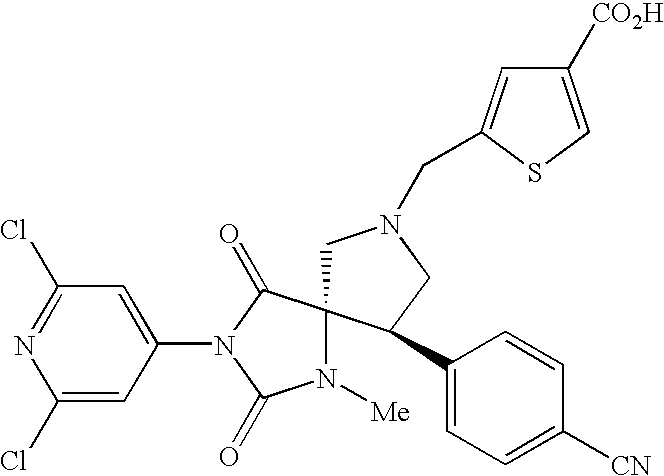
C1(Cl)=CC(N2C(=O)C3(N([Me])C2=O)CN(CC2=CC([CO2H])=CS2)CC3C2=CC=C([CN])C=C2)=CC(Cl)=N1
